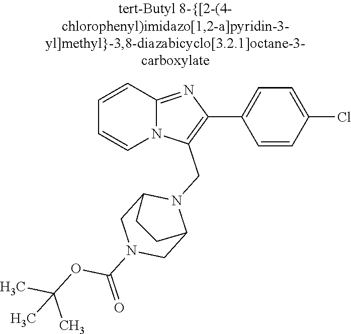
N12C(=NC(C3=CC=C(Cl)C=C3)=C1CN1C3CN(C(=O)OC(C)(C)C)CC1CC3)C=CC=C2
